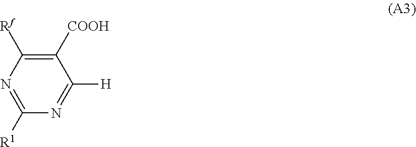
N1=C([R1])N=C([H])C([COOH])=C1[Rf]
